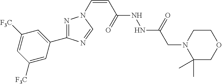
C1([F3C])=CC([F3C])=CC(C2=NN(C=CC(NNC(CN3C(C)(C)COCC3)=O)=O)C=N2)=C1
